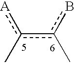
c([A])(c(b)C)C
